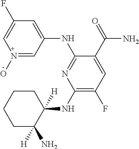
C1(NC2([H])CCCCC2([H])N)=C(F)C=C(C(=O)N)C(NC2=CC(F)=CN(O)=C2)=N1
